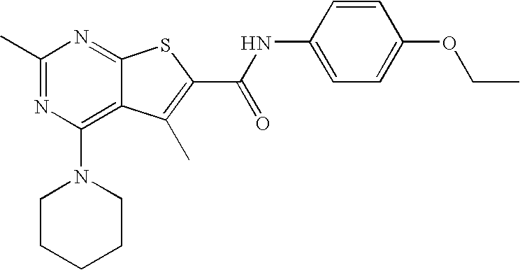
C1(C)=NC(N2CCCCC2)=C2C(=N1)SC(C(=O)NC1=CC=C(OCC)C=C1)=C2C
